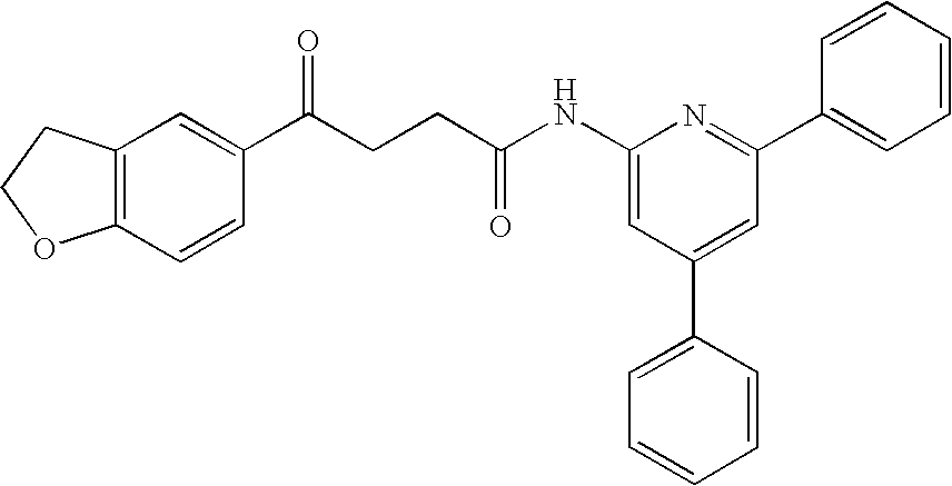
C12=C(C=CC(C(CCC(NC3=CC(C4=CC=CC=C4)=CC(C4=CC=CC=C4)=N3)=O)=O)=C1)OCC2
